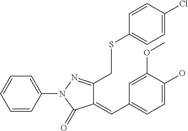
C1=CC(N2C(=O)C(=CC3=CC=C(O)C(OC)=C3)C(CSC3=CC=C(Cl)C=C3)=N2)=CC=C1
